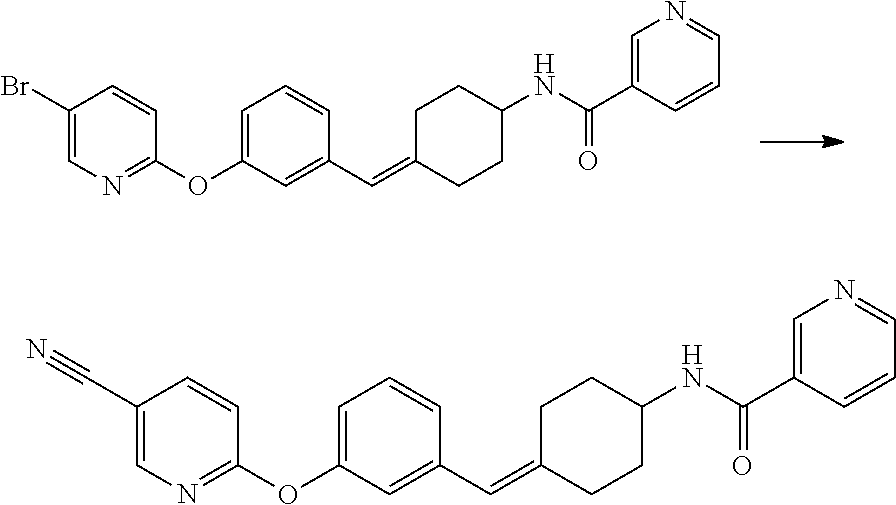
C1(OC2=CC=CC(C=C3CCC(NC(C4=CN=CC=C4)=O)CC3)=C2)=NC=C(Br)C=C1.C1(OC2=CC=CC(C=C3CCC(NC(C4=CN=CC=C4)=O)CC3)=C2)=NC=C(C#N)C=C1
